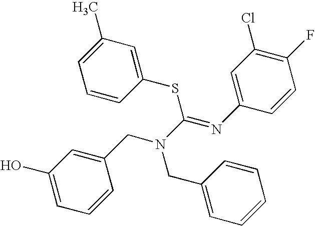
C1(O)=CC=CC(CN(CC2=CC=CC=C2)C(=NC2=CC(Cl)=C(F)C=C2)SC2=CC(C)=CC=C2)=C1
